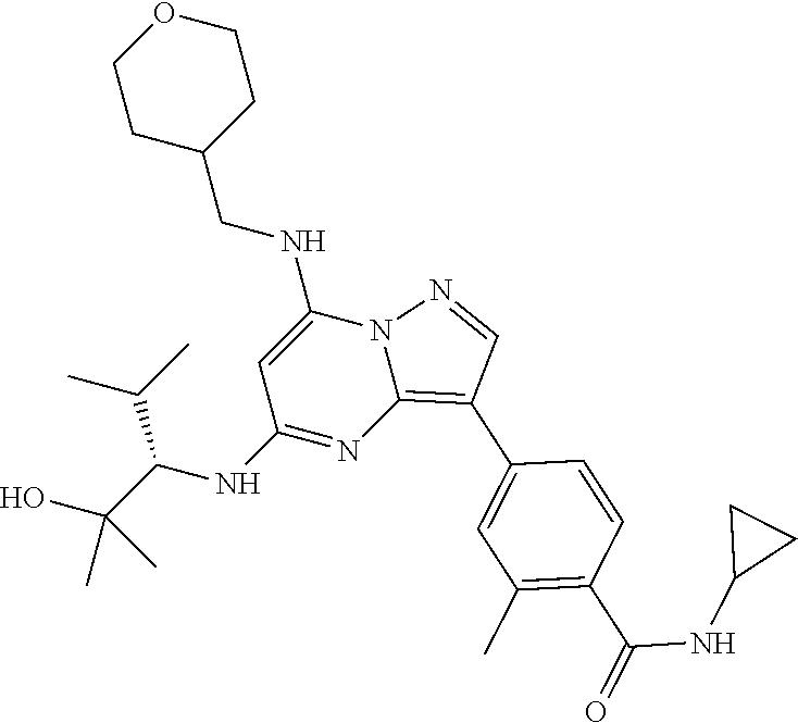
C1CC(CNC2=CC(NC(C(C)C)C(O)(C)C)=NC3=C(C4=CC(C)=C(C(NC5CC5)=O)C=C4)C=NN23)CCO1
